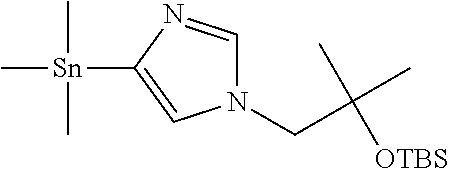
N1(CC(C)(C)[OTBS])C=NC([Sn](C)(C)C)=C1
